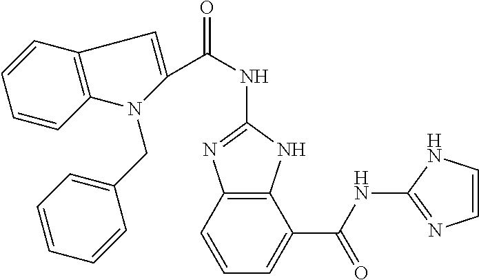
C(NC1=NC2=C(N1)C(C(NC1=NC=CN1)=O)=CC=C2)(=O)C1=CC2=C(N1CC1=CC=CC=C1)C=CC=C2
